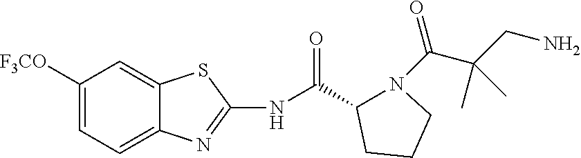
C12=CC([F3CO])=CC=C1N=C(NC(C1N(C(C(CN)(C)C)=O)CCC1)=O)S2
